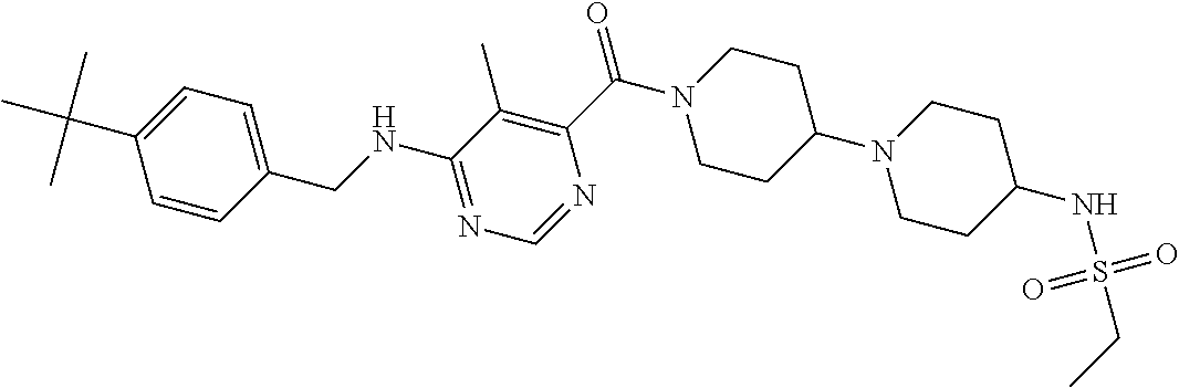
C1(C(C)(C)C)=CC=C(CNC2=NC=NC(C(N3CCC(N4CCC(NS(CC)(=O)=O)CC4)CC3)=O)=C2C)C=C1
